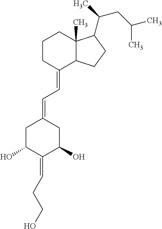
C12(C)C(C(=CC=C3CC(O)C(=CCCO)C(O)C3)CCC1)CCC2C(C)CC(C)C
